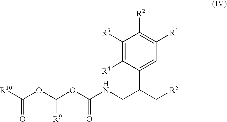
C1([R3])=C([R4])C(C(C[R5])CNC(OC(OC([R10])=O)[R9])=O)=CC([R1])=C1[R2]
